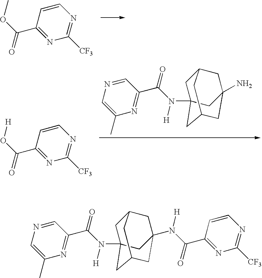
C1=CC(C(OC)=O)=NC([CF3])=N1.C1=CC(C(O[H])=O)=NC([CF3])=N1.C1=NC=C(C)N=C1C(N([H])C12CC3CC(N)(CC(C1)C3)C2)=O.C1=NC=C(C)N=C1C(N([H])C12CC3CC(N(C(=O)C4=NC([CF3])=NC=C4)[H])(CC(C1)C3)C2)=O
